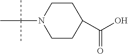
C1CN(C(C)(C)C)CCC1C(O)=O
